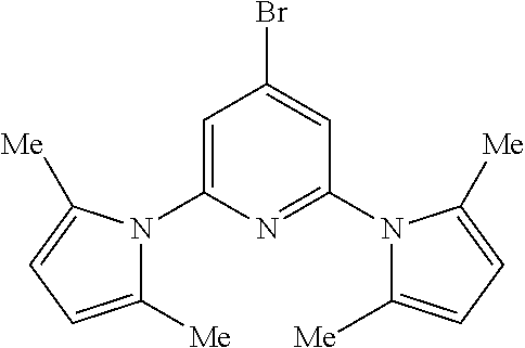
C1=C(N2C([Me])=CC=C2[Me])N=C(N2C([Me])=CC=C2[Me])C=C1Br
